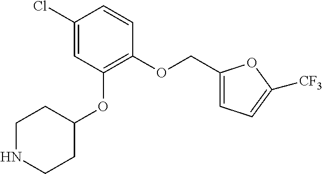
C1(Cl)=CC(OC2CCNCC2)=C(OCC2=CC=C([CF3])O2)C=C1
